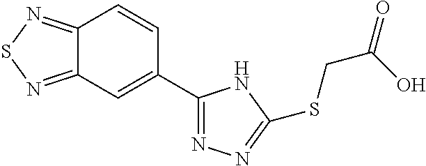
C12=NSN=C1C=CC(C1=NN=C(SCC(O)=O)N1)=C2
